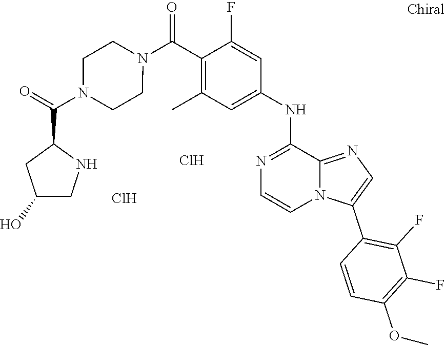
C(C1=C(C)C=C(NC2=NC=CN3C2=NC=C3C2=C(F)C(F)=C(OC)C=C2)C=C1F)(N1CCN(C(=O)C2CC(O)CN2)CC1)=O.Cl.Cl
